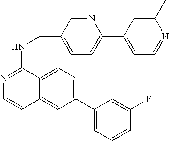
N1=C(NCC2=CC=C(C3=CC=NC(C)=C3)N=C2)C2=CC=C(C3=CC=CC(F)=C3)C=C2C=C1
